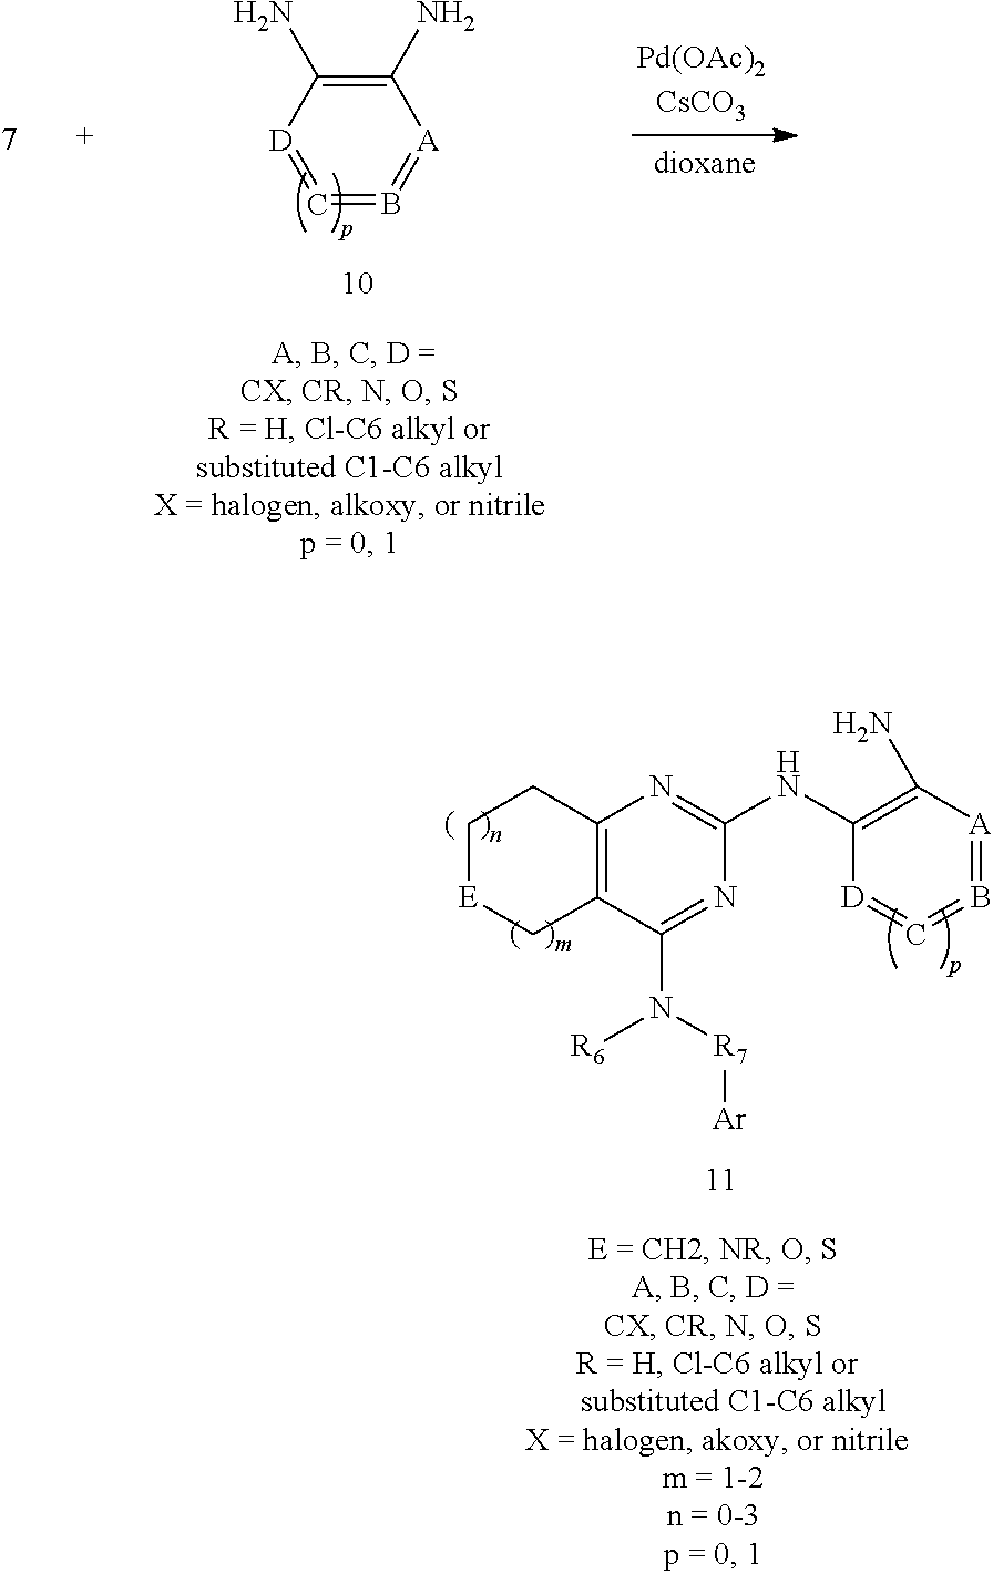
C1(N)=C(N)[D]=C=B=[A]1.C1[E]CC2=C(C1)N=C(NC1=C(N)[A]=B=C=[D]1)N=C2N([R7][Ar])[R6]
